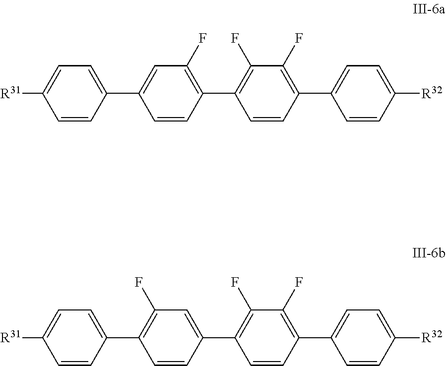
[R31]C1=CC=C(C2=CC(F)=C(C3=C(F)C(F)=C(C4=CC=C([R32])C=C4)C=C3)C=C2)C=C1.[R31]C1=CC=C(C2=C(F)C=C(C3=C(F)C(F)=C(C4=CC=C([R32])C=C4)C=C3)C=C2)C=C1
